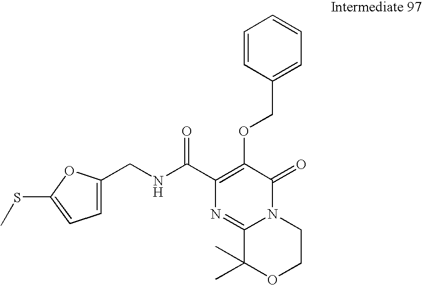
C1=CC(COC2=C(C(NCC3=CC=C(SC)O3)=O)N=C3N(C2=O)CCOC3(C)C)=CC=C1
